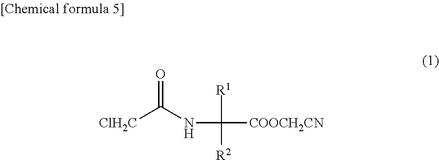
C([COOCH2CN])(NC([ClH2C])=O)([R1])[R2]
